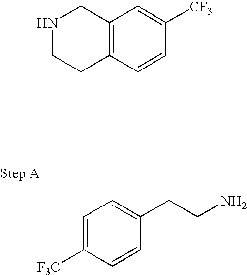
C1=C([F3C])C=CC(CCN)=C1.C12=C(C=CC([CF3])=C1)CCNC2
